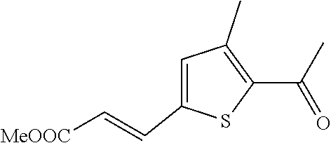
C1(C)=C(C(C)=O)SC(C=C[MeOOC])=C1
